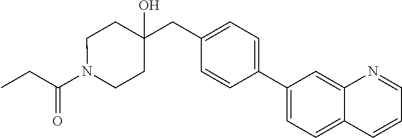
C(=O)(CC)N1CCC(CC2=CC=C(C3=CC=C4C(=C3)N=CC=C4)C=C2)(O)CC1
